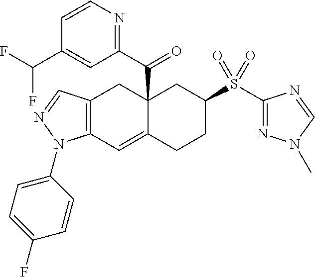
C12(C(C3=NC=CC(C(F)F)=C3)=O)C(=CC3=C(C1)C=NN3C1=CC=C(F)C=C1)CCC(S(C1=NN(C)C=N1)(=O)=O)C2
